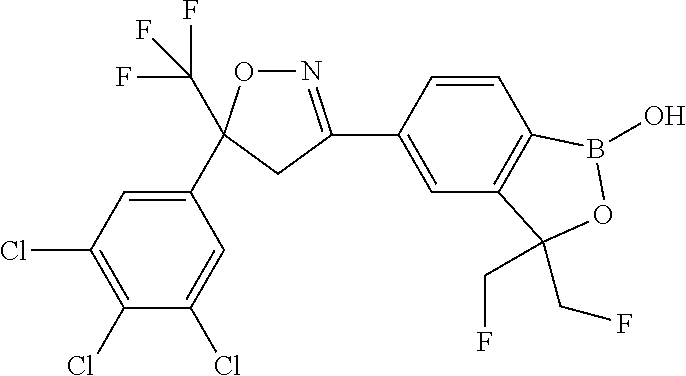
N1=C(C2=CC3=C(C=C2)B(O)OC3(CF)CF)CC(C2=CC(Cl)=C(Cl)C(Cl)=C2)(C(F)(F)F)O1
